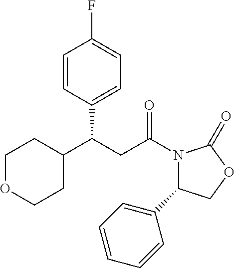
C1OCCC(C(CC(N2C(C3=CC=CC=C3)COC2=O)=O)C2=CC=C(F)C=C2)C1
